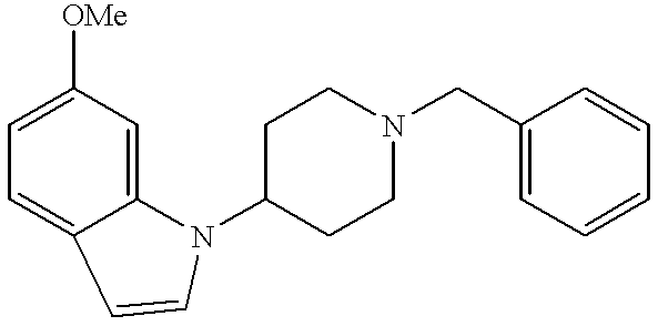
C1=C([OMe])C=C2C(=C1)C=CN2C1CCN(CC2=CC=CC=C2)CC1
